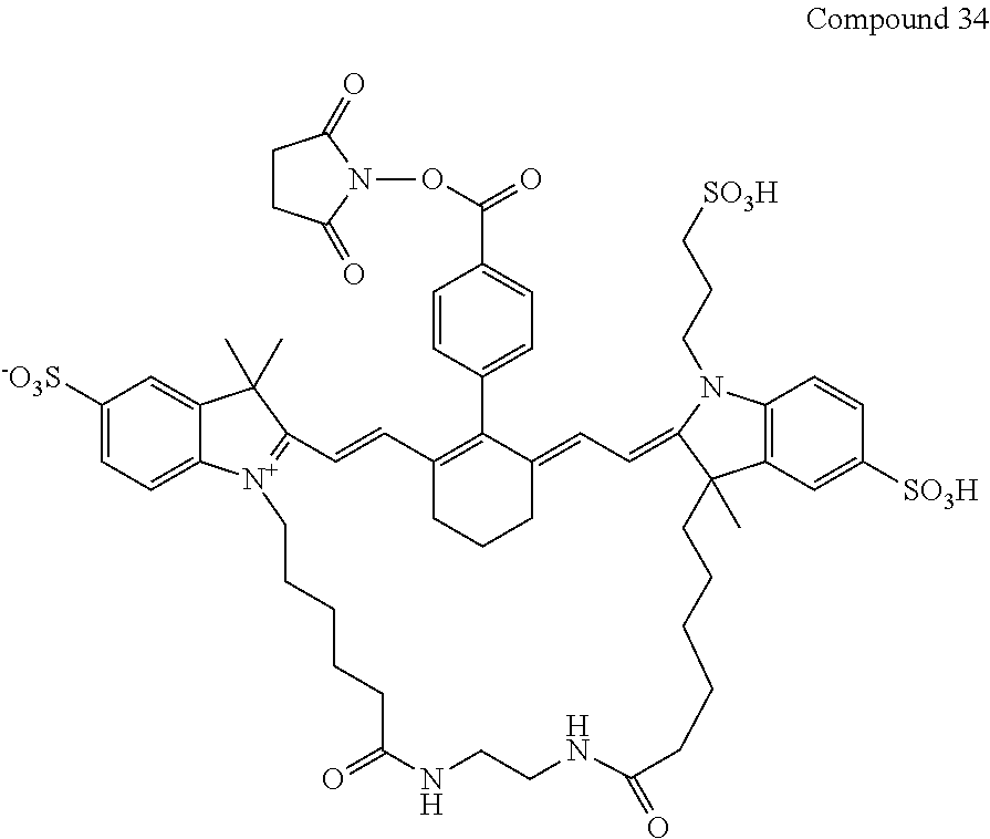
C1([-O3S])=CC=C2C(=C1)C(C)(C)C1=[N+]2CCCCCC(=O)NCCNC(=O)CCCCCC2(C)C3=C(N(CCC[SO3H])C2=CC=C2CCCC(=C2C2=CC=C(C(=O)ON4C(=O)CCC4=O)C=C2)C=C1)C=CC([SO3H])=C3
